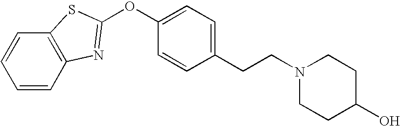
C1=CC2=C(C=C1)SC(OC1=CC=C(CCN3CCC(O)CC3)C=C1)=N2
